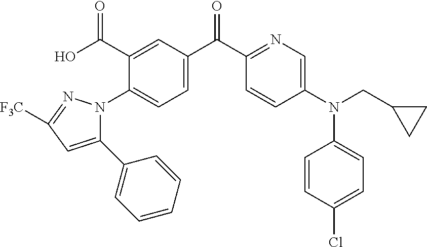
C1=CC(N(CC2CC2)C2=CC=C(Cl)C=C2)=CN=C1C(=O)C1=CC=C(N2C(C3=CC=CC=C3)=CC([F3C])=N2)C(C(O)=O)=C1
